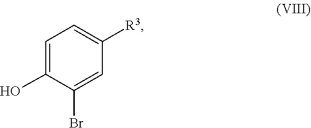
C1(O)=CC=C([R3])C=C1Br
